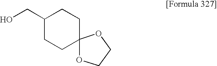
OCC1CCC2(CC1)OCCO2
